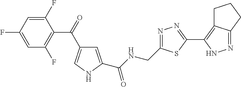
C1(F)=CC(F)=C(C(=O)C2=CNC(C(NCC3=NN=C(C4=C5C(=NN4)CCC5)S3)=O)=C2)C(F)=C1
